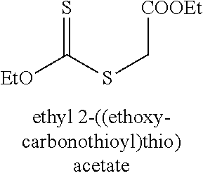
[EtO]C(SC[COOEt])=S
